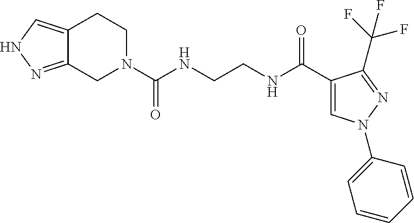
C12=CNN=C1CN(C(NCCNC(C1=CN(C3=CC=CC=C3)N=C1C(F)(F)F)=O)=O)CC2
